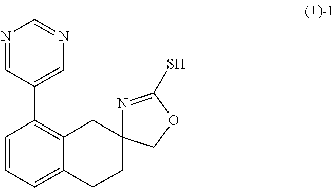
C1=CC=C2C(=C1C1=CN=CN=C1)CC1(CC2)N=C(S)OC1
